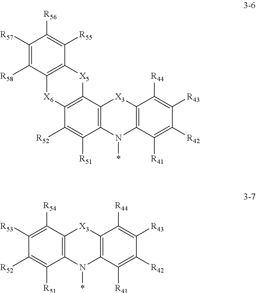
C1([R57])=C([R58])C2=C(C([R55])=C1[R56])[X5]C1=C([X6]2)C([R52])=C([R51])C2=C1[X3]C1=C(N2*)C([R41])=C([R42])C([R43])=C1[R44].C1([R52])=C([R51])C2=C(C([R54])=C1[R53])[X3]C1=C(N2*)C([R41])=C([R42])C([R43])=C1[R44]
